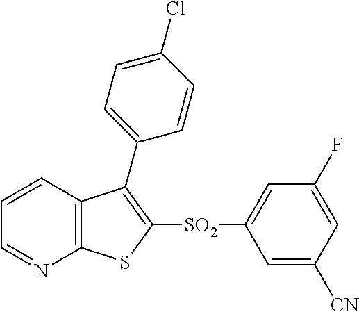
C1=CC2=C(N=C1)SC([SO2]C1=CC(F)=CC([CN])=C1)=C2C1=CC=C(Cl)C=C1
